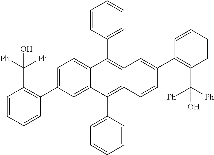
C1=C(C2=C(C([Ph])([Ph])O)C=CC=C2)C=C2C(=C1)C(C1=CC=CC=C1)=C1C(=C2C2=CC=CC=C2)C=CC(C2=C(C([Ph])([Ph])O)C=CC=C2)=C1
